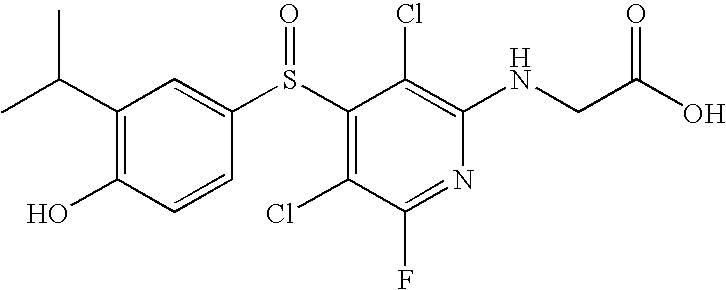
C(C1=C(O)C=CC(S(C2=C(Cl)C(F)=NC(NCC(O)=O)=C2Cl)=O)=C1)(C)C
